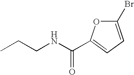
CCCNC(=O)C1=CC=C(Br)O1
